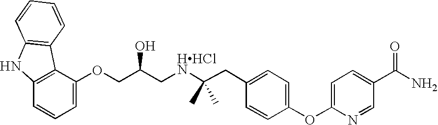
C1=C(OCC(C[HHClN]C(CC2=CC=C(OC3=CC=C(C(N)=O)C=N3)C=C2)(C)C)O)C2=C(C=C1)NC1=C2C=CC=C1
